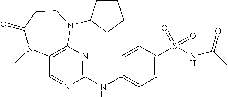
C1(NC2=CC=C(S(NC(=O)C)(=O)=O)C=C2)=NC2=C(C=N1)N(C)C(=O)CCN2C1CCCC1
